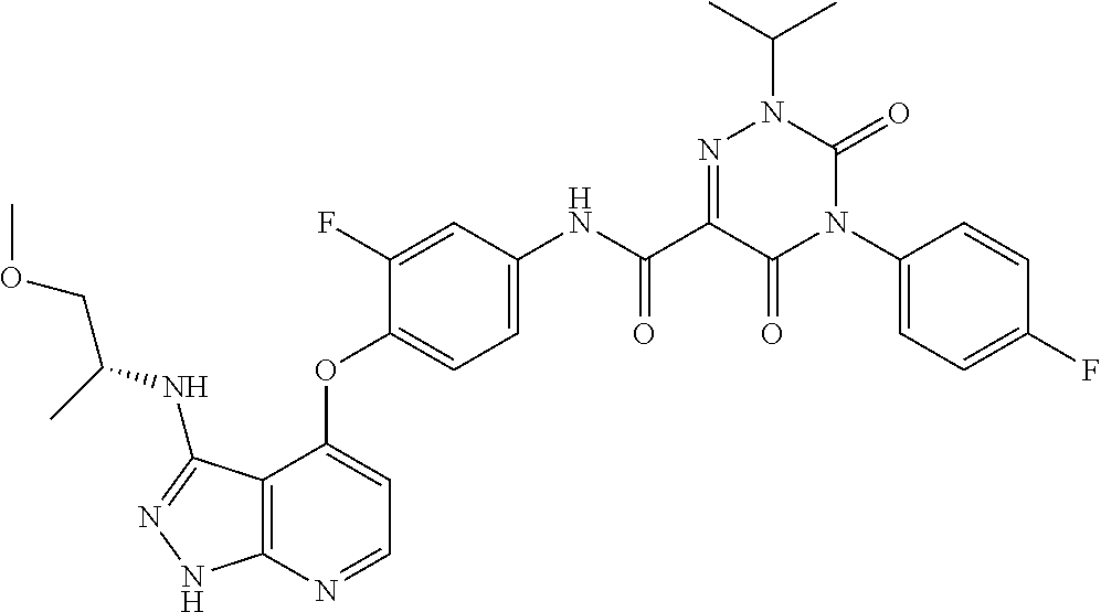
C12=C(N=CC=C1OC1=CC=C(NC(C3=NN(C(C)C)C(=O)N(C4=CC=C(F)C=C4)C3=O)=O)C=C1F)NN=C2NC(COC)C
